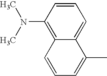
N(C1=C2C(=CC=C1)C(C)=CC=C2)(C)C
